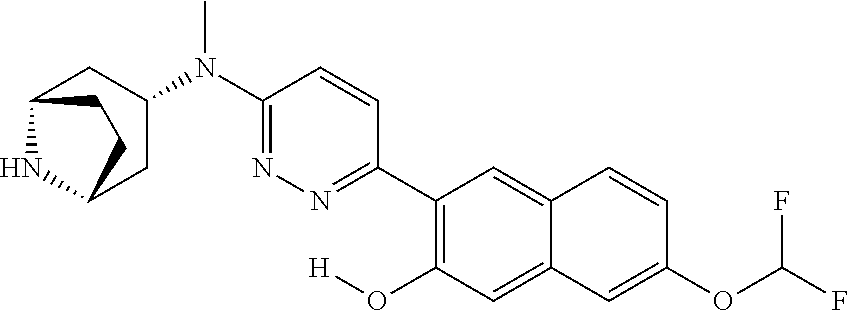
C12NC(CC(N(C3=NN=C(C4=C(O[H])C=C5C(=C4)C=CC(OC(F)F)=C5)C=C3)C)C1)CC2
